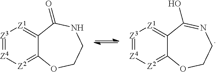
[Z3]1=[Z4][Z2]=C2C(=[Z1]1)C(=O)NCCO2.[Z3]1=[Z4][Z2]=C2C(=[Z1]1)C(O)=NCCO2
